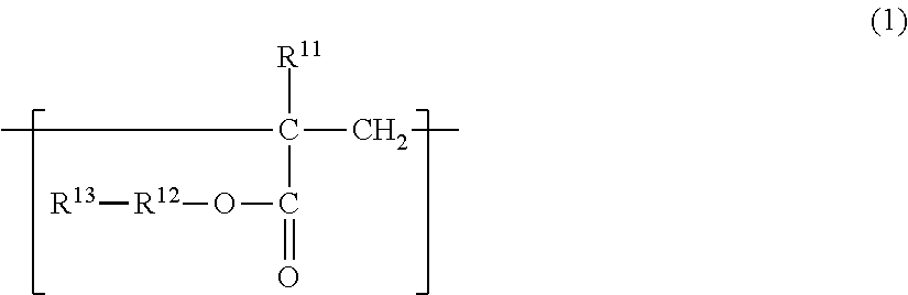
[R13][R12]OC(=O)C(CC)([R11])C
